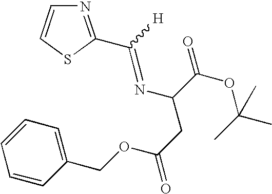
N1=C(C([H])=NC(C(OC(C)(C)C)=O)CC(=O)OCC2=CC=CC=C2)SC=C1
